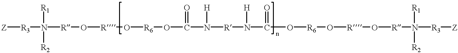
[Z][R3]N([R1])([R]O[R]O[R6]OC(N([R]N(C(=O)O[R6]O[R]O[R]N([R3][Z])([R1])[R2])[H])[H])=O)[R2]
